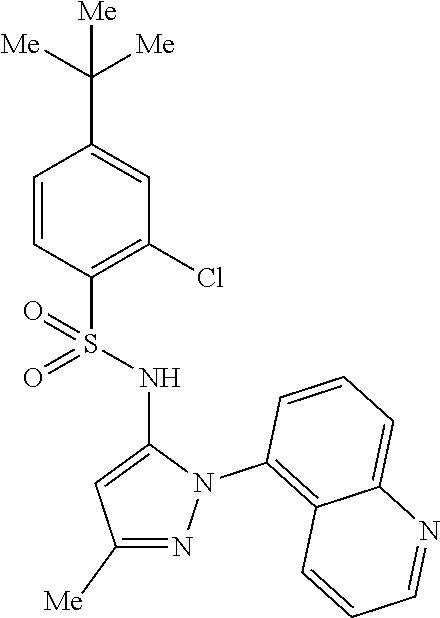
C1=CC(S(NC2=CC([Me])=NN2C2=C3C(=CC=C2)N=CC=C3)(=O)=O)=C(Cl)C=C1C([Me])([Me])[Me]
